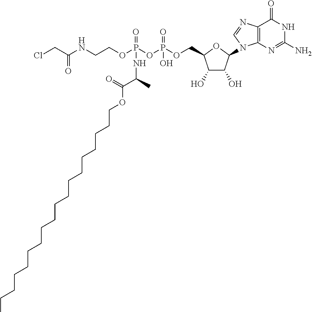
C1(O)C(O)C(N2C3=C(C(=O)NC(N)=N3)N=C2)OC1COP(OP(OCCNC(CCl)=O)(=O)NC(C(=O)OCCCCCCCCCCCCCCCCCC)C)(=O)O
